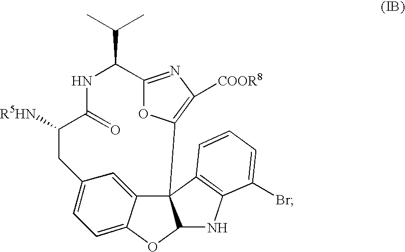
C1=C2C3=CC(=C1)CC([R5HN])C(=O)NC(C(C)C)C1=NC([COOR8])=C(C34C(O2)NC2=C4C=CC=C2Br)O1
